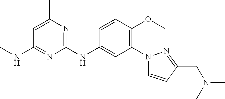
C1(N2C=CC(CN(C)C)=N2)=C(OC)C=CC(NC2=NC(C)=CC(NC)=N2)=C1
